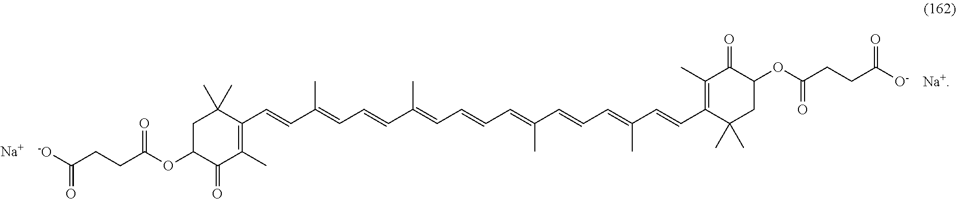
C1C(OC(CCC([-O])=O)=O)C(=O)C(C)=C(C=CC(=CC=CC(=CC=CC=C(C=CC=C(C=CC2=C(C)C(=O)C(OC(CCC([O-])=O)=O)CC2(C)C)C)C)C)C)C1(C)C.[Na]
